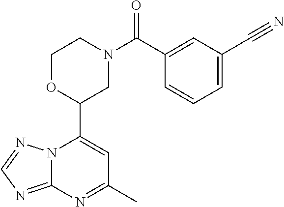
N12C(=NC=N1)N=C(C)C=C2C1CN(C(=O)C2=CC(C#N)=CC=C2)CCO1
